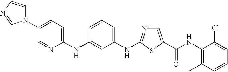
C1(NC2=NC=C(C(NC3=C(C)C=CC=C3Cl)=O)S2)=CC=CC(NC2=CC=C(N3C=CN=C3)C=N2)=C1
